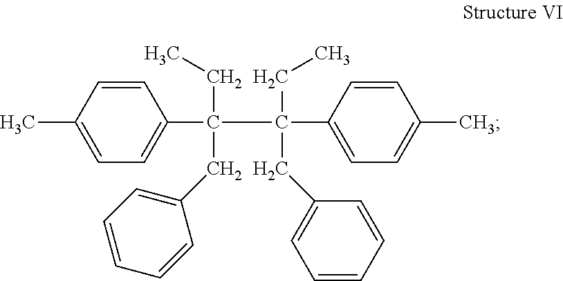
C1=CC(C)=CC=C1C(CC)(CC1=CC=CC=C1)C(CC)(CC1=CC=CC=C1)C1=CC=C(C)C=C1
